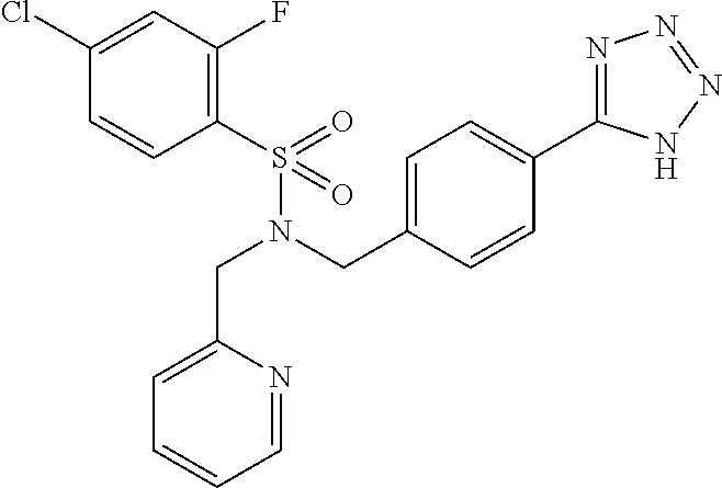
C1(Cl)=CC(F)=C(S(N(CC2=CC=C(C3=NN=NN3)C=C2)CC2=CC=CC=N2)(=O)=O)C=C1
